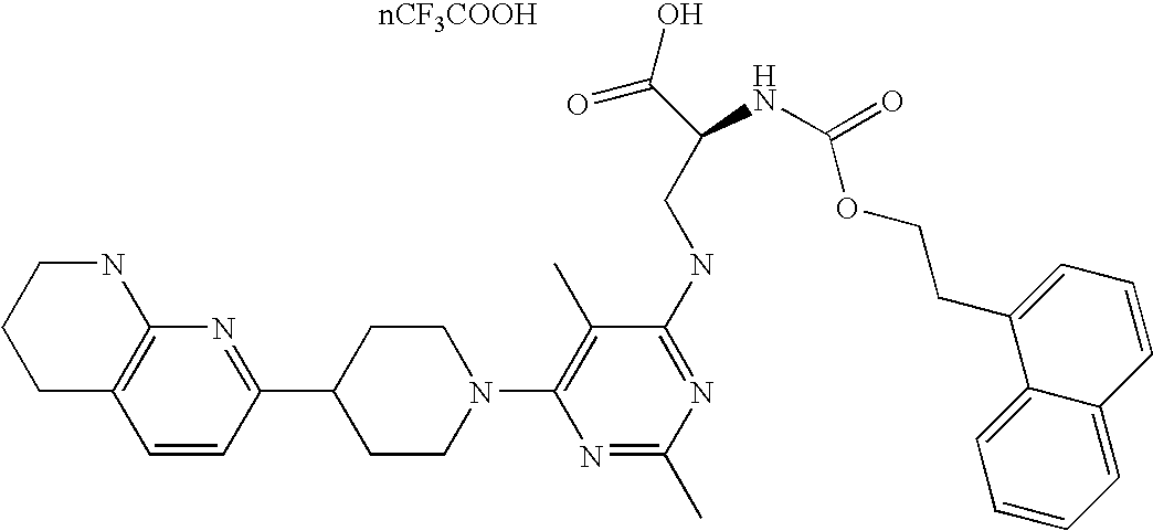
C1=CC(C2CCN(C3=C(C)C(NCC(C(=O)O)NC(=O)OCCC4=CC=CC5=CC=CC=C45)=NC(C)=N3)CC2)=NC2=C1CCCN2.[nCF3COOH]
